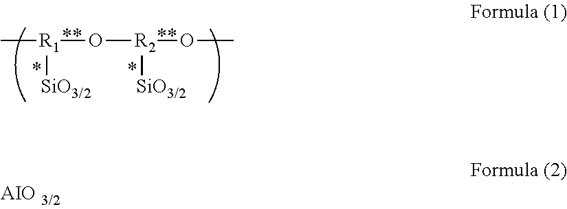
[R1](O[R2]([SiO3/2])OC)([SiO3/2])C
